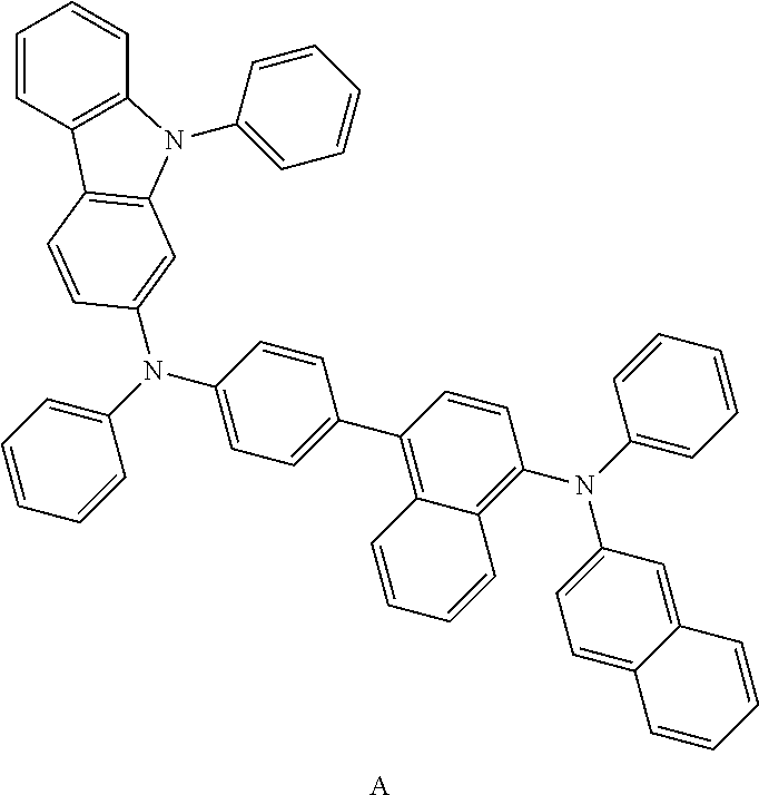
[A].C1=CC(C2=C3C(=C(N(C4=CC=CC=C4)C4=CC=C5C(=C4)C=CC=C5)C=C2)C=CC=C3)=CC=C1N(C1=CC=CC=C1)C1=CC2=C(C3=C(C=CC=C3)N2C2=CC=CC=C2)C=C1
